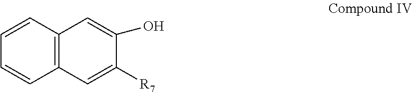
C1=CC2=C(C=C1)C=C([R7])C(O)=C2
